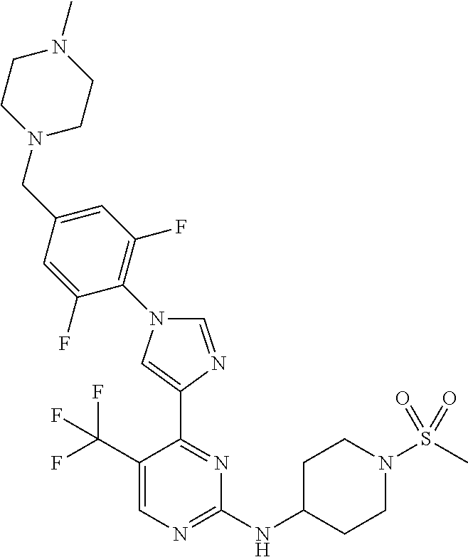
C1(C(F)(F)F)=CN=C(NC2CCN(S(C)(=O)=O)CC2)N=C1C1=CN(C2=C(F)C=C(CN3CCN(C)CC3)C=C2F)C=N1
